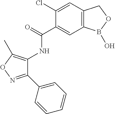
C1(Cl)=CC2=C(C=C1C(=O)NC1=C(C)ON=C1C1=CC=CC=C1)B(O)OC2
